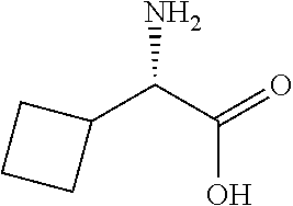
C1(C(C(=O)O)N)CCC1
